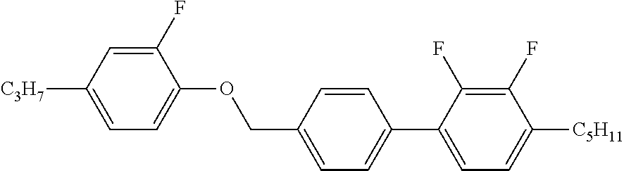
C1(F)=CC([C3H7])=CC=C1OCC1=CC=C(C2=CC=C([C5H11])C(F)=C2F)C=C1
